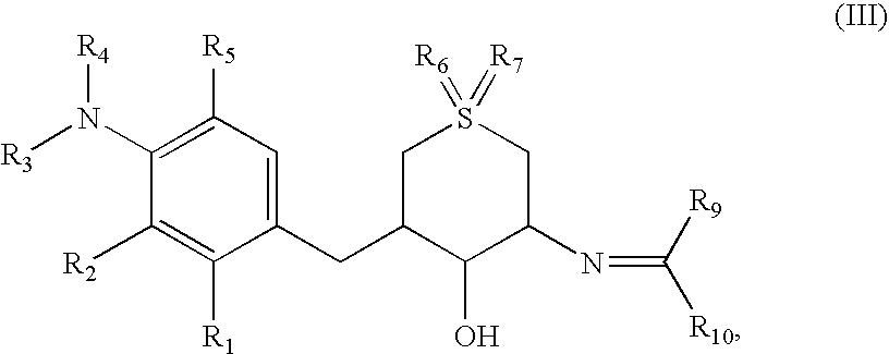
[R3]N(C1=C([R5])C=C(CC2CS(=[R6])(=[R7])CC(N=C([R9])[R10])C2O)C([R1])=C1[R2])[R4]
